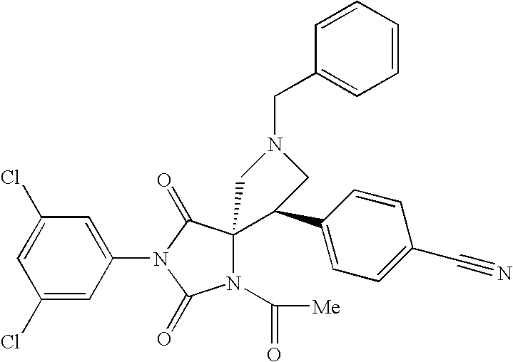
C1(Cl)=CC(Cl)=CC(N2C(=O)N(C([Me])=O)C3(C2=O)C(C2=CC=C(C#N)C=C2)CN(CC2=CC=CC=C2)C3)=C1
